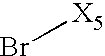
Br[X5]
